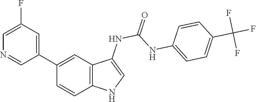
C12=C(NC=C1NC(NC1=CC=C(C(F)(F)F)C=C1)=O)C=CC(C1=CC(F)=CN=C1)=C2
